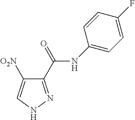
C1(C(=O)NC2=CC=C(F)C=C2)=NNC=C1[O2N]
